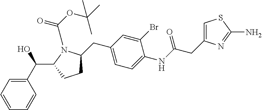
C1(C(O)C2N(C(OC(C)(C)C)=O)C(CC3=CC=C(NC(CC4=CSC(N)=N4)=O)C(Br)=C3)CC2)=CC=CC=C1
